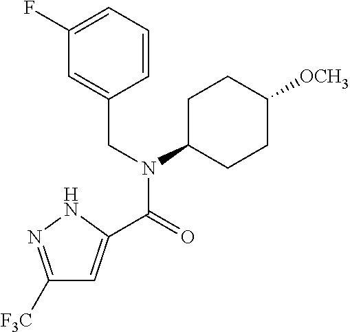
C1([F3C])=NNC(C(=O)N(CC2=CC(F)=CC=C2)C2CCC([OCH3])CC2)=C1
